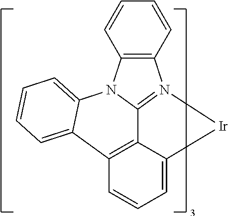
C12=C(N3=C4N1C1=CC=CC=C1C1=C4C(=CC=C1)[Ir]3)C=CC=C2
